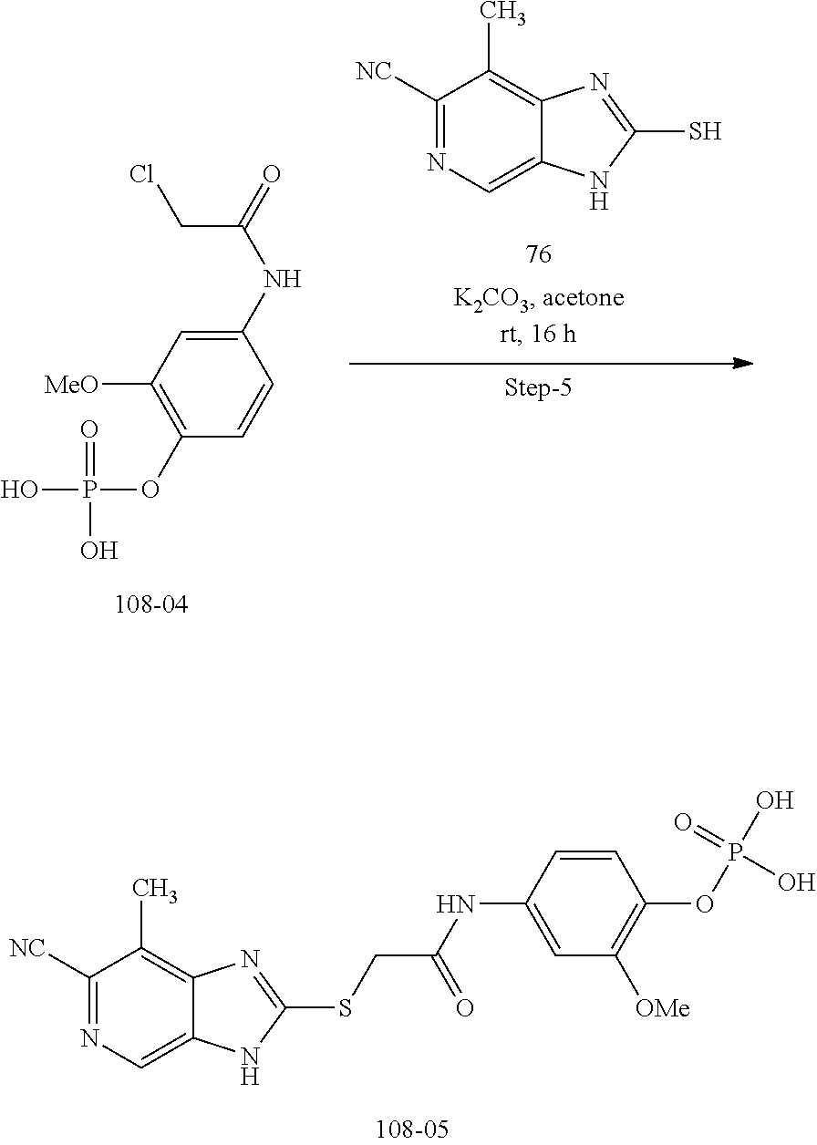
C1([NC])=NC=C2C(=C1C)N=C(S)N2.C1(NC(CCl)=O)=CC([MeO])=C(OP(O)(=O)O)C=C1.C1([NC])=NC=C2C(=C1C)N=C(SCC(NC1=CC([OMe])=C(OP(O)(O)=O)C=C1)=O)N2
